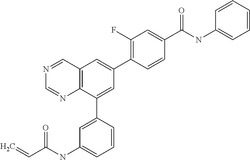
C(C(NC1=CC=CC(C2=CC(C3=C(F)C=C(C(NC4=CC=CC=C4)=O)C=C3)=CC3=C2N=CN=C3)=C1)=O)=C
